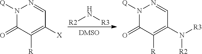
[R2]N[R3].[Q]N1N=CC([X])=C([R])C1=O.[Q]N1N=CC(N([R3])[R2])=C([R])C1=O
